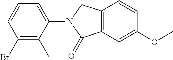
C12=C(C=C(OC)C=C1)C(=O)N(C1=CC=CC(Br)=C1C)C2
